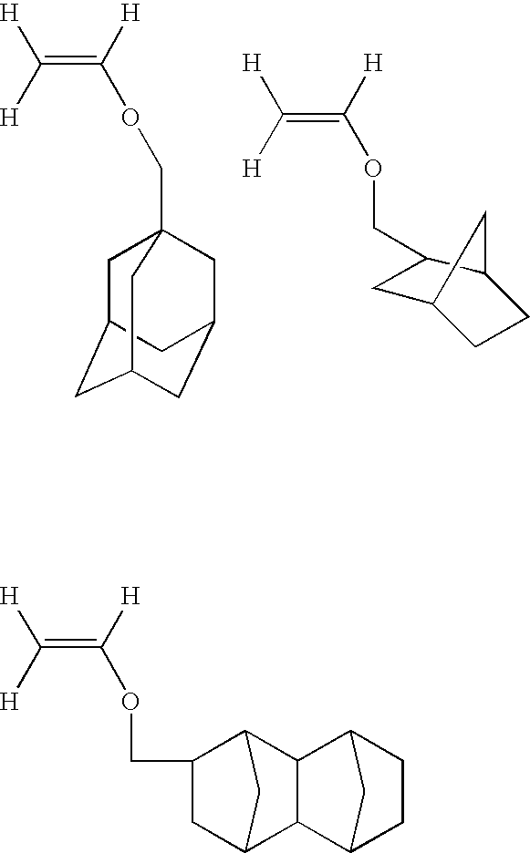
C(=C([H])OCC12CC3CC(CC(C1)C3)C2)([H])[H].C(=C([H])OCC1CC2CCC1C2)([H])[H].C(=C([H])OCC1CC2CC1C1C2C2CCC1C2)([H])[H]
